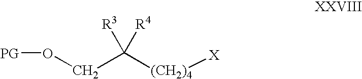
C(C([(CH2)4][X])([R3])[R4])O[PG]
